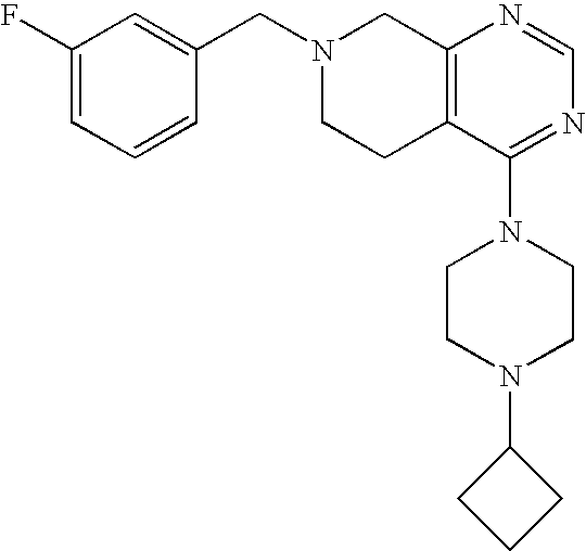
C1(CN2CCC3=C(C2)N=CN=C3N2CCN(C3CCC3)CC2)=CC(F)=CC=C1
